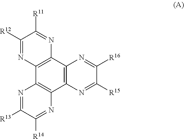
C12=C(C3=C(C4=C1N=C([R12])C([R11])=N4)N=C([R16])C([R15])=N3)N=C([R14])C([R13])=N2
